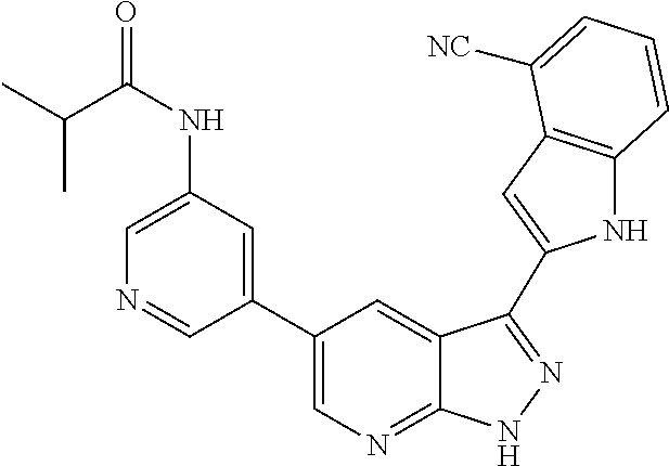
C1(C2=CN=C3C(=C2)C(C2=CC4=C(N2)C=CC=C4[NC])=NN3)=CC(NC(=O)C(C)C)=CN=C1
